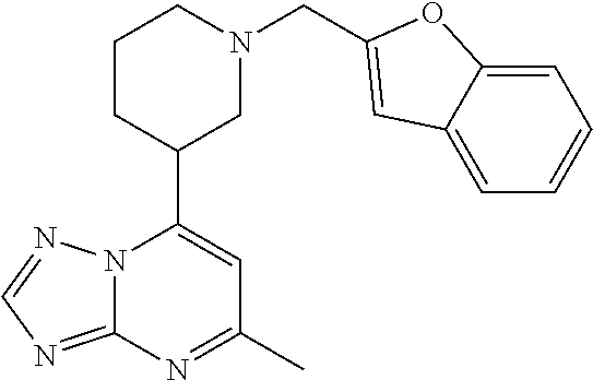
N12C(=NC=N1)N=C(C)C=C2C1CN(CC2=CC3=CC=CC=C3O2)CCC1
